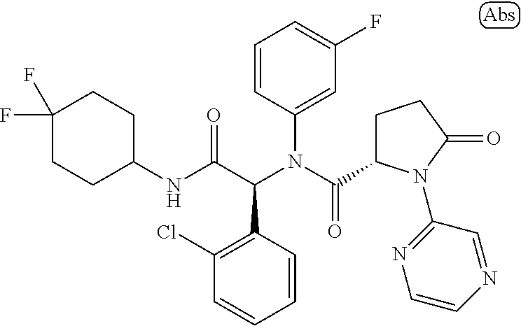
C1=CC(C(C(NC2CCC(F)(F)CC2)=O)N(C(=O)C2CCC(=O)N2C2=NC=CN=C2)C2=CC(F)=CC=C2)=C(Cl)C=C1
